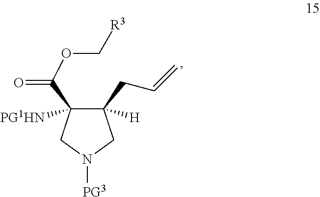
C1(CC=C)([H])C(C(=O)OC[R3])([PG1HN])CN([PG3])C1
